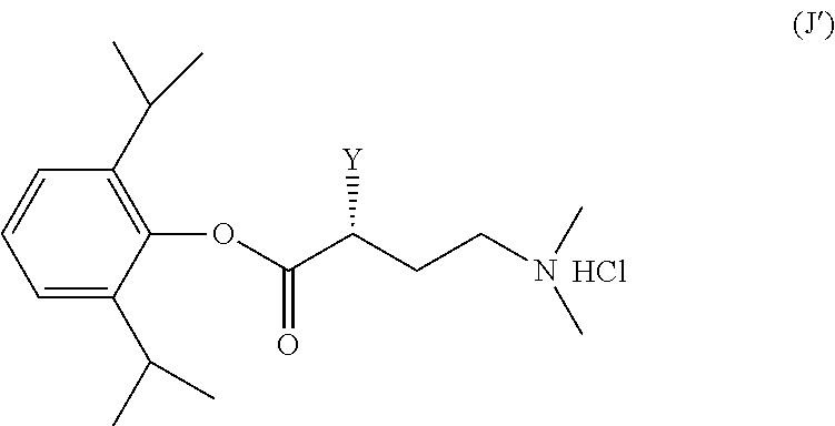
C1(C(C)C)=C(OC(C(CCN(C)C)[Y])=O)C(C(C)C)=CC=C1.Cl
